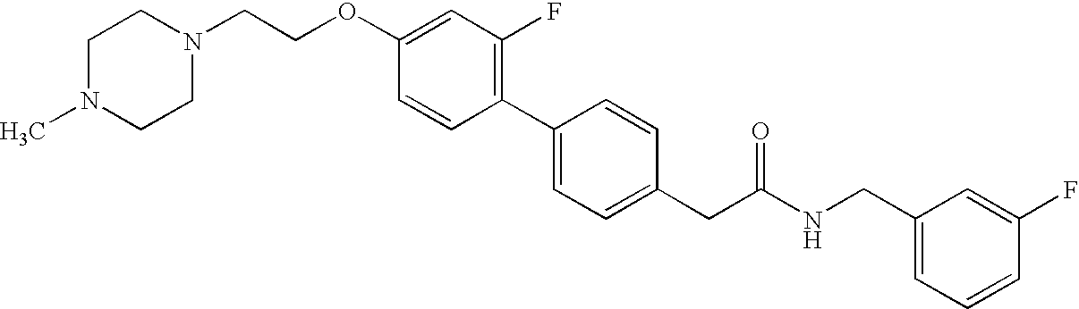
C(OC1=CC(F)=C(C2=CC=C(CC(NCC3=CC=CC(F)=C3)=O)C=C2)C=C1)CN1CCN(C)CC1
